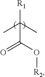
C([R1])(C(=O)O[R2])(C)C
